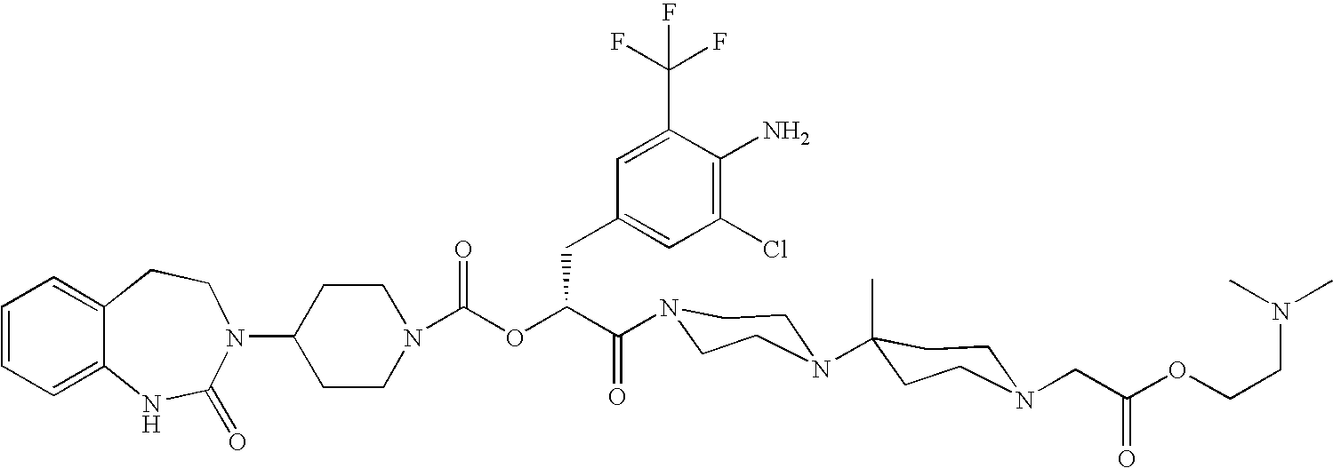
C12=CC=CC=C1NC(=O)N(C1CCN(C(OC(C(=O)N3CCN(C4(C)CCN(CC(OCCN(C)C)=O)CC4)CC3)CC3=CC(Cl)=C(N)C(C(F)(F)F)=C3)=O)CC1)CC2
